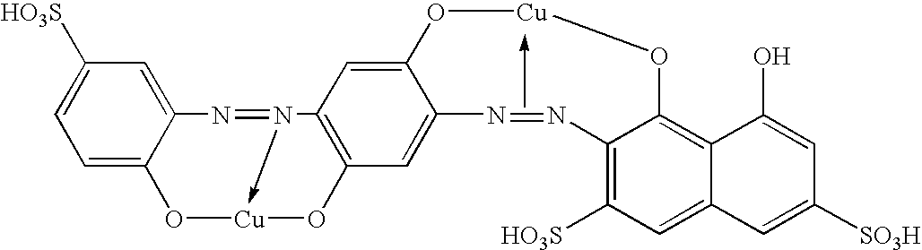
C1=C2C(=CC([HO3S])=C1)N=N1->[Cu](O2)OC2=C1C=C1C(=C2)N=NC2=C([HO3S])C=C3C(=C2O[Cu]O1)C(O)=CC([SO3H])=C3
